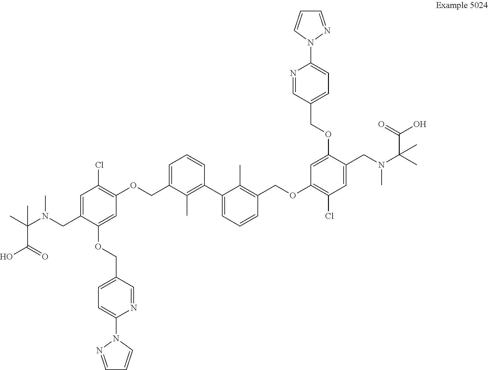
CC(N(CC1=CC(Cl)=C(OCC2=CC=CC(C3=CC=CC(COC4=C(Cl)C=C(CN(C(C)(C(O)=O)C)C)C(OCC5=CC=C(N6N=CC=C6)N=C5)=C4)=C3C)=C2C)C=C1OCC1=CC=C(N2N=CC=C2)N=C1)C)(C(O)=O)C
